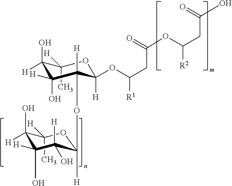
C1(C)([H])C(O)([H])C([H])(O)C(OC2([H])C([H])(O)C(O)([H])C(O)([H])C(C)([H])O2)([H])C(OC(CC(OC(CC(O)=O)[R2])=O)[R1])([H])O1
